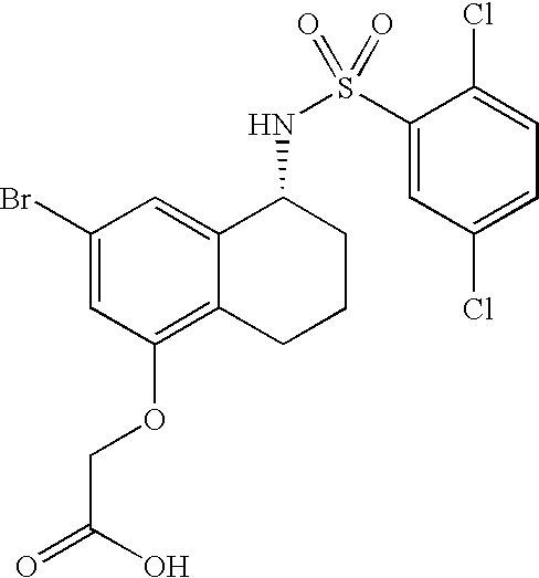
C1(Br)=CC(OCC(=O)O)=C2C(=C1)C(NS(C1=CC(Cl)=CC=C1Cl)(=O)=O)CCC2
